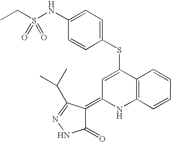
S(C1=CC(=C2C(=O)NN=C2C(C)C)NC2=C1C=CC=C2)C1=CC=C(NS(CC)(=O)=O)C=C1
